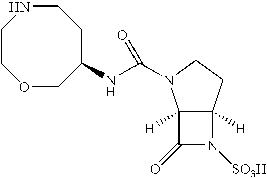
O1CC(NC(N2C3([H])C([H])(CC2)N([SO3H])C3=O)=O)CCNCC1
